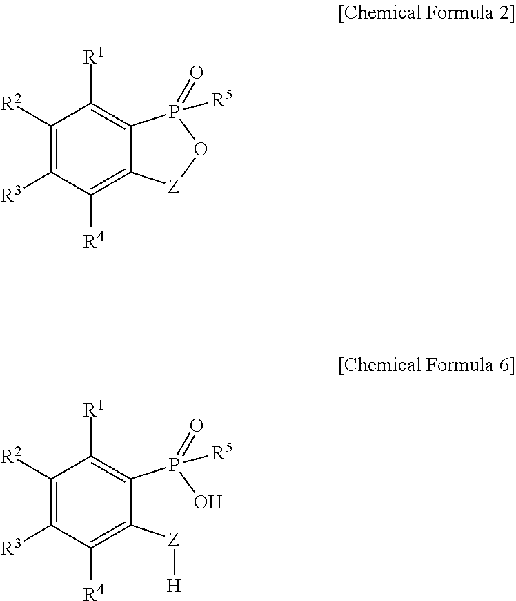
C1([R2])=C([R3])C([R4])=C2C(=C1[R1])P([R5])(=O)O[Z]2.C1([R2])=C([R3])C([R4])=C([Z][H])C(P(O)([R5])=O)=C1[R1]
